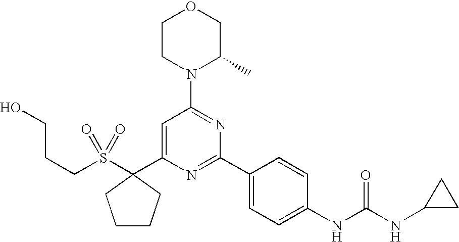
C(S(=O)(=O)C1(C2=CC(N3C(C)COCC3)=NC(C3=CC=C(NC(NC4CC4)=O)C=C3)=N2)CCCC1)CCO
